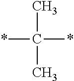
CC(C)(*)*
